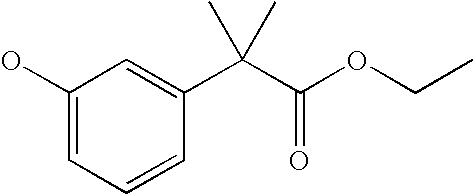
C1(O)=CC=CC(C(C(OCC)=O)(C)C)=C1
